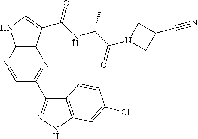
C12=C(N=CC(C3=NNC4=C3C=CC(Cl)=C4)=N1)NC=C2C(NC(C(N1CC(C#N)C1)=O)C)=O
